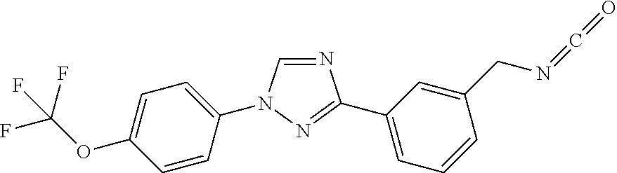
C1=NC(C2=CC=CC(CN=C=O)=C2)=NN1C1=CC=C(OC(F)(F)F)C=C1
